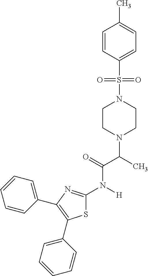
S1C(N([H])C(=O)C(C)N2CCN(S(=O)(=O)C3=CC=C(C)C=C3)CC2)=NC(C2=CC=CC=C2)=C1C1=CC=CC=C1
